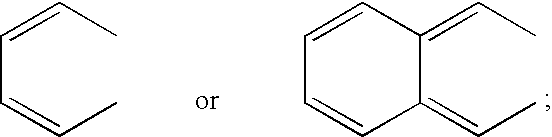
C(C=CC)=CC.C1(=CC)C(=CC)C=CC=C1
